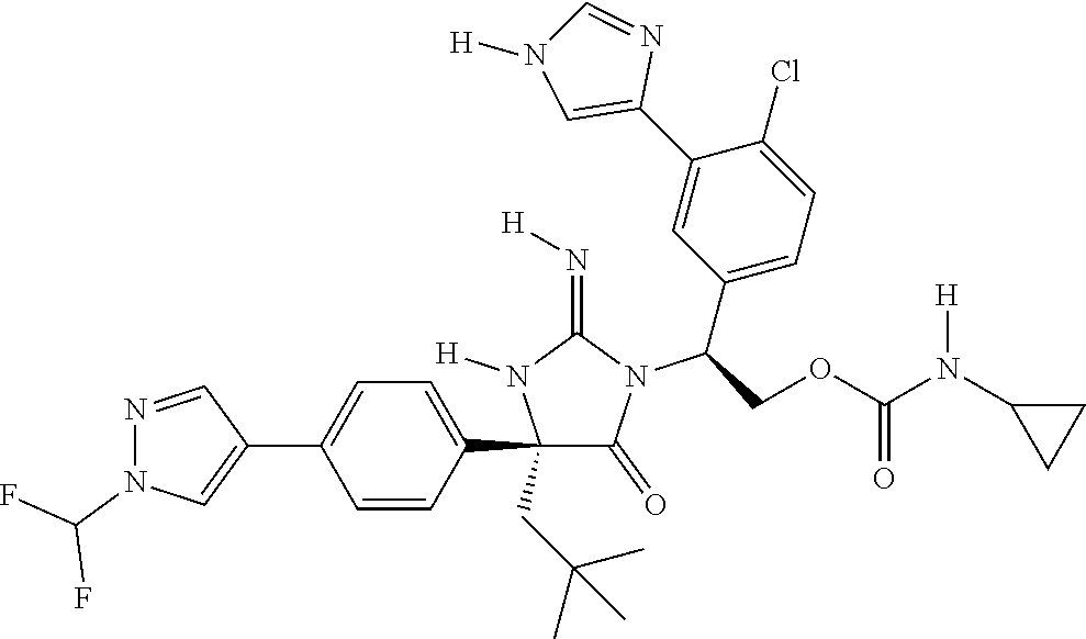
C1(C2=CC=C(C3=CN(C(F)F)N=C3)C=C2)(CC(C)(C)C)C(=O)N(C(C2=CC=C(Cl)C(C3=CN([H])C=N3)=C2)COC(N(C2CC2)[H])=O)C(=N[H])N1[H]
